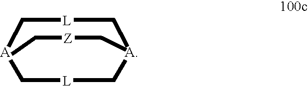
C1[L]C[A](C[Z]CC)C[L]C[A]1
